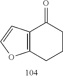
C12=C(C(=O)CCC1)C=CO2
